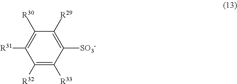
C1([R32])=C([R33])C([SO3-])=C([R29])C([R30])=C1[R31]
